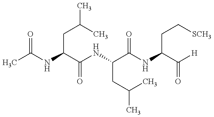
CC(NC(C(NC(C(NC(C([H])=O)CC[SCH3])=O)CC(C)C)=O)CC(C)C)=O
